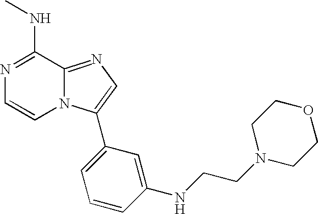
N1=C(NC)C2=NC=C(C3=CC=CC(NCCN4CCOCC4)=C3)N2C=C1
